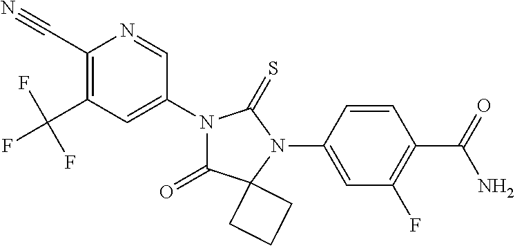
C1(C#N)=C(C(F)(F)F)C=C(N2C(=O)C3(N(C4=CC(F)=C(C(N)=O)C=C4)C2=S)CCC3)C=N1
